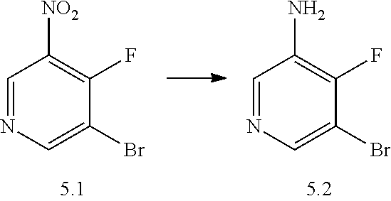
C1=NC=C(Br)C(F)=C1[NO2].C1=NC=C(Br)C(F)=C1N
